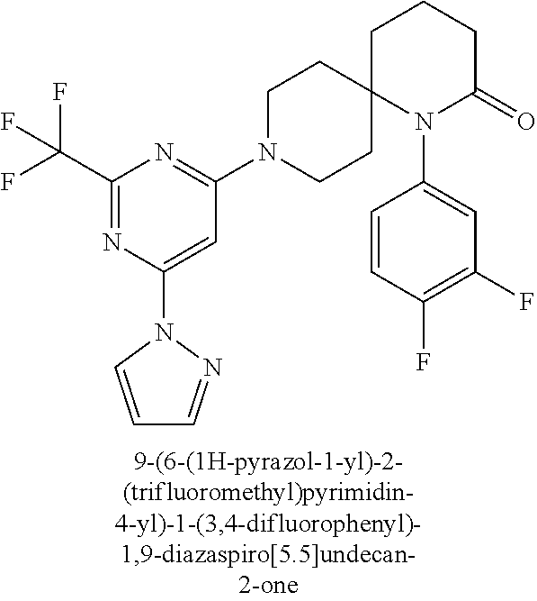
C1(C(F)(F)F)=NC(N2N=CC=C2)=CC(N2CCC3(CC2)N(C2=CC(F)=C(F)C=C2)C(=O)CCC3)=N1
